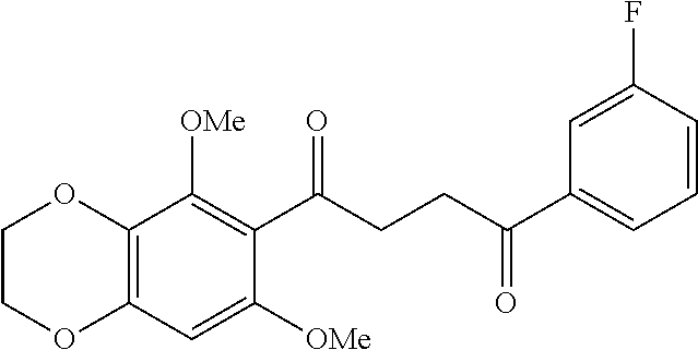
C12=C(C=C([OMe])C(C(CCC(C3=CC=CC(F)=C3)=O)=O)=C1[OMe])OCCO2
